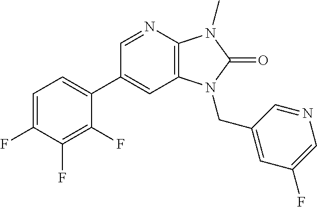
C1(C2=CC=C(F)C(F)=C2F)=CC2=C(N=C1)N(C)C(=O)N2CC1=CC(F)=CN=C1
